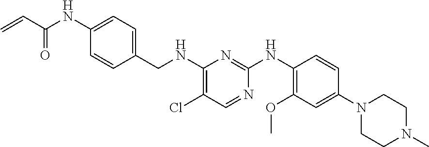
C1(NC(C=C)=O)=CC=C(CNC2=C(Cl)C=NC(NC3=C(OC)C=C(N4CCN(C)CC4)C=C3)=N2)C=C1
